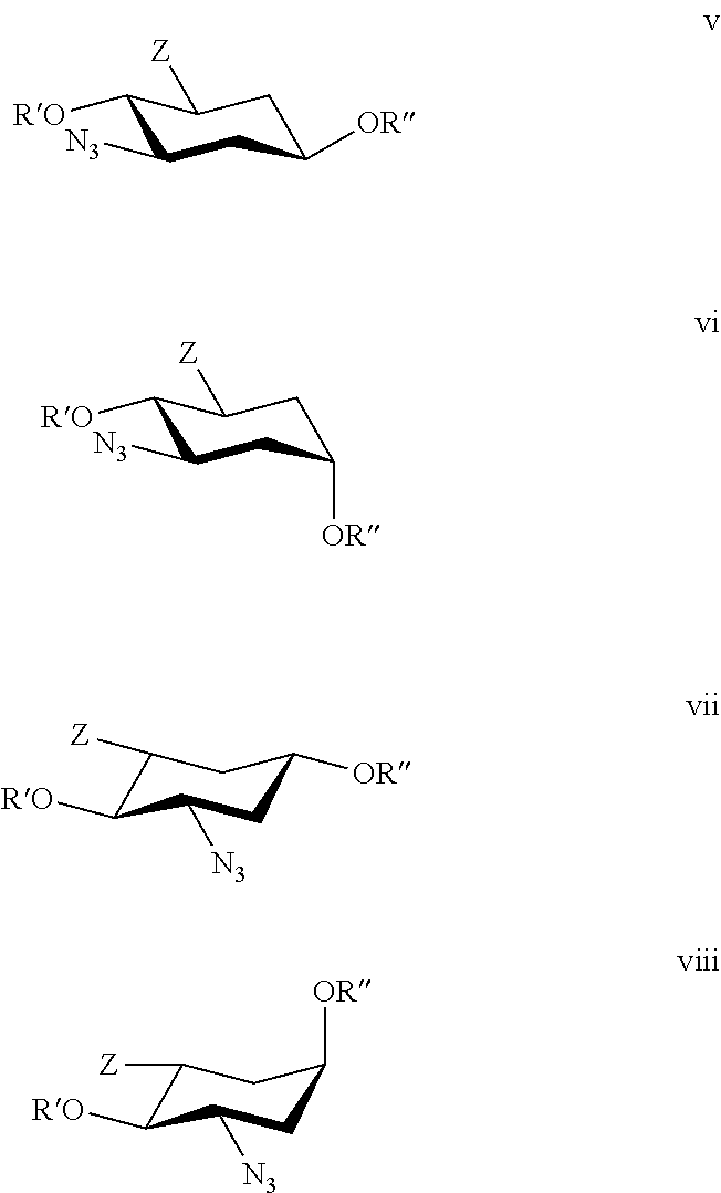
C1([RO])C([N3])CC([OR])CC1[Z].C1([RO])C([N3])CC([OR])CC1[Z].C1([OR])CC([N3])C([RO])C([Z])C1.C1([OR])CC([N3])C([RO])C([Z])C1
